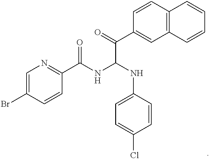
C1=C(Br)C=CC(C(NC(NC2=CC=C(Cl)C=C2)C(C2=CC3=C(C=C2)C=CC=C3)=O)=O)=N1
